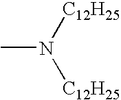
CN([C12H25])[C12H25]
